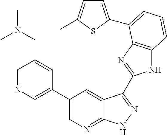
C1(C2=CN=CC(CN(C)C)=C2)=CN=C2C(=C1)C(C1=NC3=C(N1)C=CC=C3C1=CC=C(C)S1)=NN2
